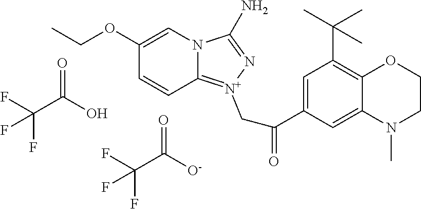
C12=[N+](CC(C3=CC(C(C)(C)C)=C4C(=C3)N(C)CCO4)=O)N=C(N)N1C=C(OCC)C=C2.FC(C(O)=O)(F)F.FC(C([O-])=O)(F)F
